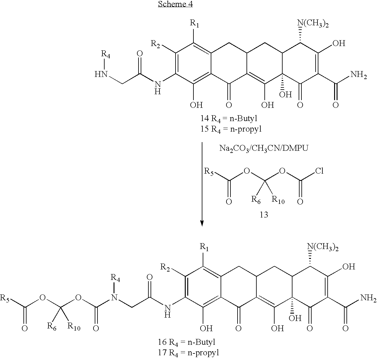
C1([R2])=C(NC(CN[R4])=O)C(O)=C2C(=C1[R1])CC1C(=C(O)C3(O)C(C1)C([N(CH3)2])C(O)=C(C(N)=O)C3=O)C2=O.ClC(=O)OC(OC(=O)[R5])([R6])[R10].C1([R2])=C(NC(=O)CN([R4])C(=O)OC(OC(=O)[R5])([R6])[R10])C(O)=C2C(=C1[R1])CC1C(=C(O)C3(O)C(C1)C([N(CH3)2])C(O)=C(C(N)=O)C3=O)C2=O
